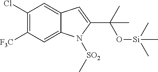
C1=C2C(=CC(Cl)=C1[F3C])C=C(C(C)(O[Si](C)(C)C)C)N2[SO2]C
